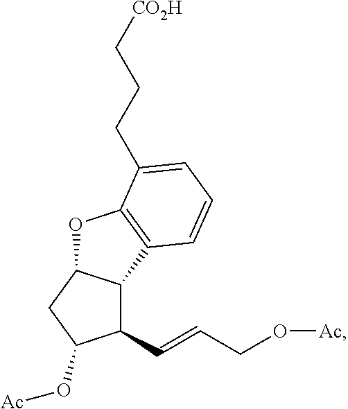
C1(C=CCO[Ac])C2C(CC1O[Ac])OC1=C2C=CC=C1CCC[CO2H]
